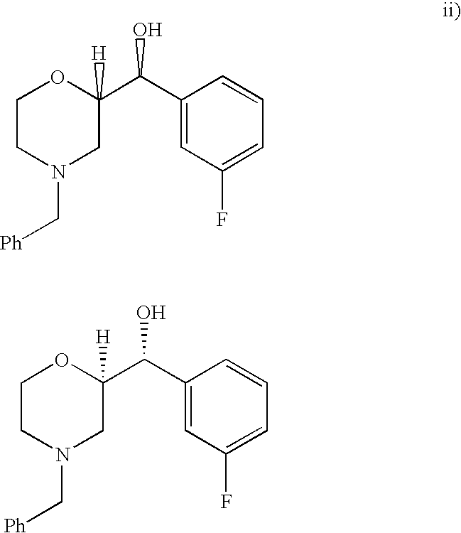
C1CN(C[Ph])CC(C(C2=CC(F)=CC=C2)O)([H])O1.C1CN(C[Ph])CC(C(C2=CC(F)=CC=C2)O)([H])O1
